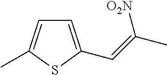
C1=C(C=C(C)[O2N])SC(C)=C1
